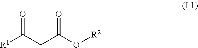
[R1]C(CC(O[R2])=O)=O
